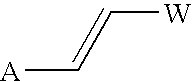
[A]C=C[W]
